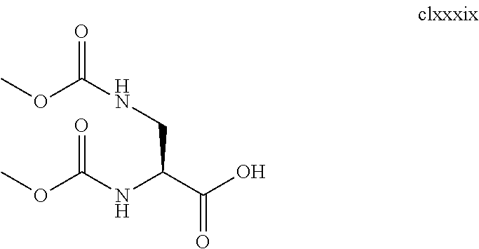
COC(NCC(NC(OC)=O)C(O)=O)=O
